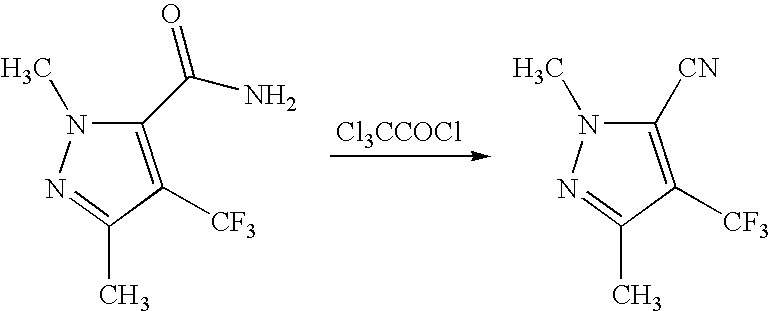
C1(C(N)=O)=C([CF3])C(C)=NN1C.C1([CN])=C([CF3])C(C)=NN1C.[Cl3CCOCl]
